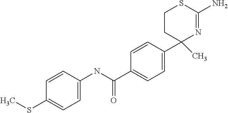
C1=CC(C2(C)N=C(N)SCC2)=CC=C1C(=O)NC1=CC=C(SC)C=C1
